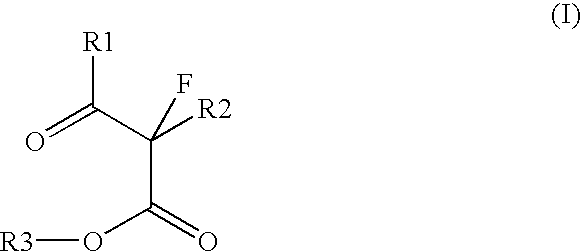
C(C(C([R1])=O)([R2])F)(=O)O[R3]
